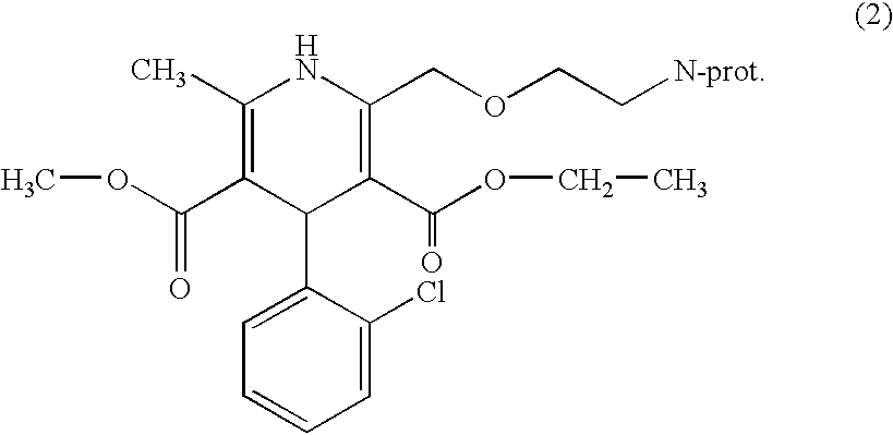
C1(C2C(C(OCC)=O)=C(COCC[N-prot])NC(C)=C2C(OC)=O)=CC=CC=C1Cl
